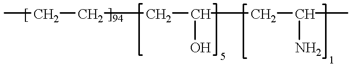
CCCCC(CC(N)C)O
